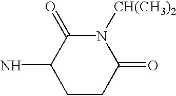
C1CC(=O)N([CH(CH3)2])C(=O)C1N
